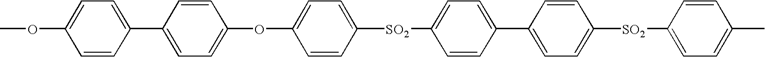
COC1=CC=C(C2=CC=C(OC3=CC=C([SO2]C4=CC=C(C5=CC=C([SO2]C6=CC=C(C)C=C6)C=C5)C=C4)C=C3)C=C2)C=C1
